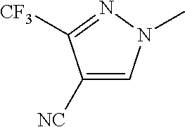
C1([NC])=CN(C)N=C1[CF3]
